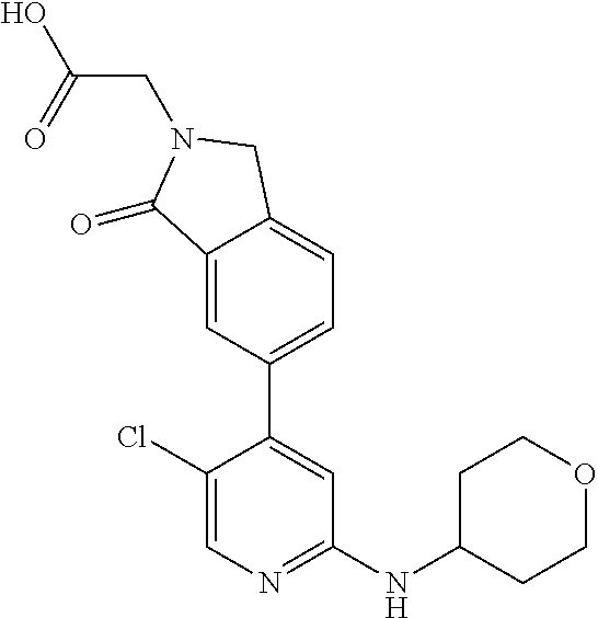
C1(Cl)=CN=C(NC2CCOCC2)C=C1C1=CC=C2C(=C1)C(=O)N(CC(O)=O)C2
